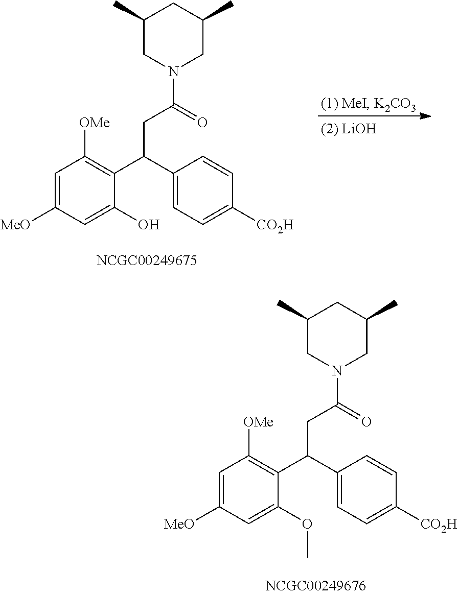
C1=C([MeO])C=C(OC)C(C(C2=CC=C([CO2H])C=C2)CC(=O)N2CC(C)CC(C)C2)=C1[OMe].C1=C([MeO])C=C(O)C(C(C2=CC=C([CO2H])C=C2)CC(=O)N2CC(C)CC(C)C2)=C1[OMe]
